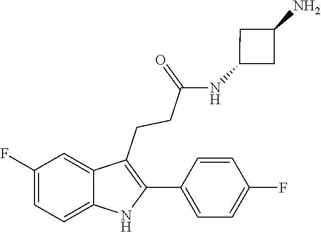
C1=CC(F)=CC=C1C1=C(CCC(=O)NC2CC(N)C2)C2=CC(F)=CC=C2N1
